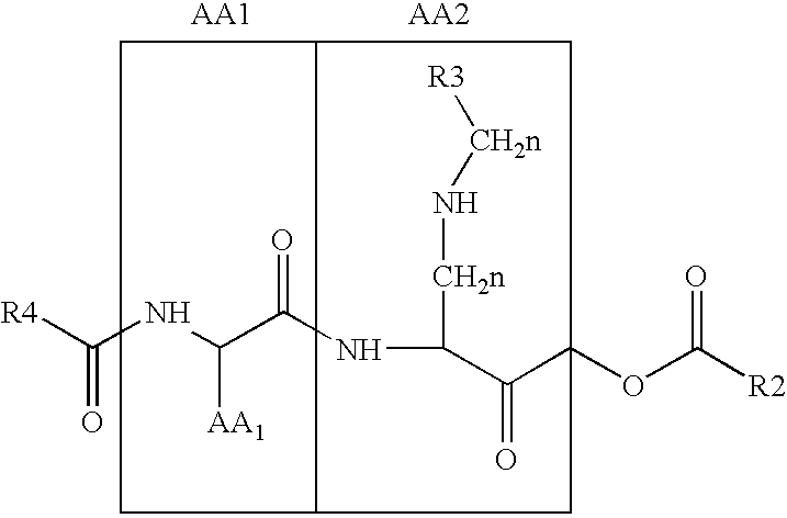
[R4]C(NC(C(NC(C(COC([R2])=O)=O)[CH2n]N[CH2n][R3])=O)[AA1])=O
